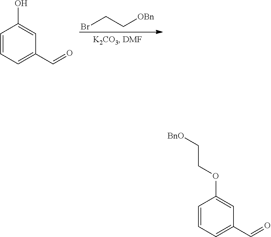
C1=CC=C(C=O)C=C1O.BrCC[OBn].C1=CC=C(C=O)C=C1OCC[BnO]
